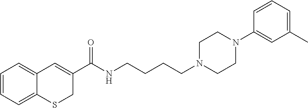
C1=CC=C2C(=C1)C=C(C(NCCCCN1CCN(C3=CC(C)=CC=C3)CC1)=O)CS2
